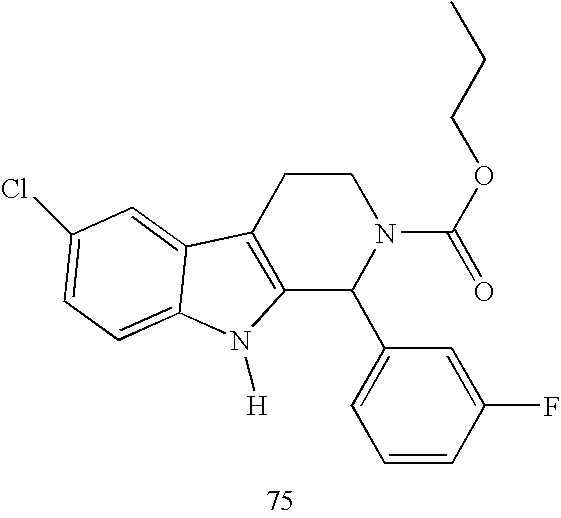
C12=C(CCN(C(=O)OCCC)C1C1=CC=CC(F)=C1)C1=CC(Cl)=CC=C1N2[H]
